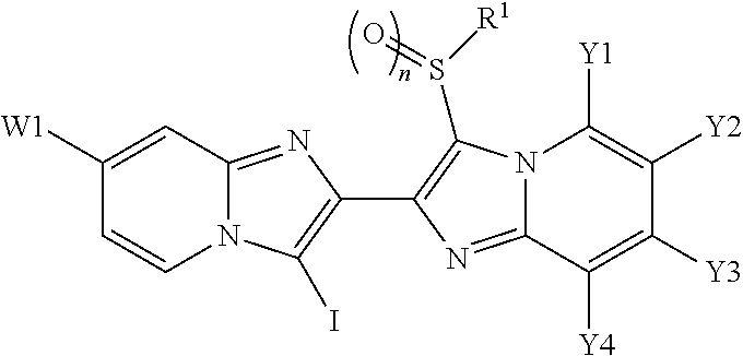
C1([W1])=CC2=NC(C3=C(S([R1])=O)N4C(=N3)C([Y4])=C([Y3])C([Y2])=C4[Y1])=C(I)N2C=C1
